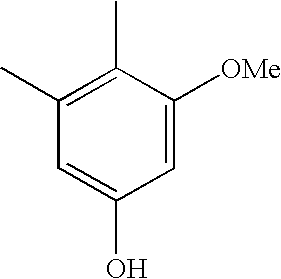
C1(C)=C(C)C([OMe])=CC(O)=C1
